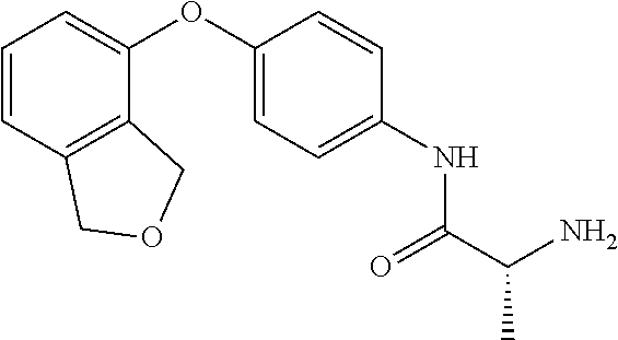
C1=CC2=C(C(OC3=CC=C(NC(=O)C(C)N)C=C3)=C1)COC2
